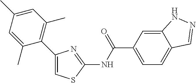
C1(C2=C(C)C=C(C)C=C2C)=CSC(NC(C2=CC=C3C(=C2)NN=C3)=O)=N1
